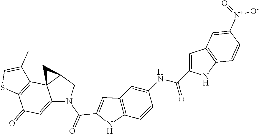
C12=CC(=O)C3=C(C14C(CN2C(=O)C1=CC2=C(C=CC(NC(=O)C5=CC6=C(N5)C=CC([N+](=O)[O-])=C6)=C2)N1)C4)C(C)=CS3
